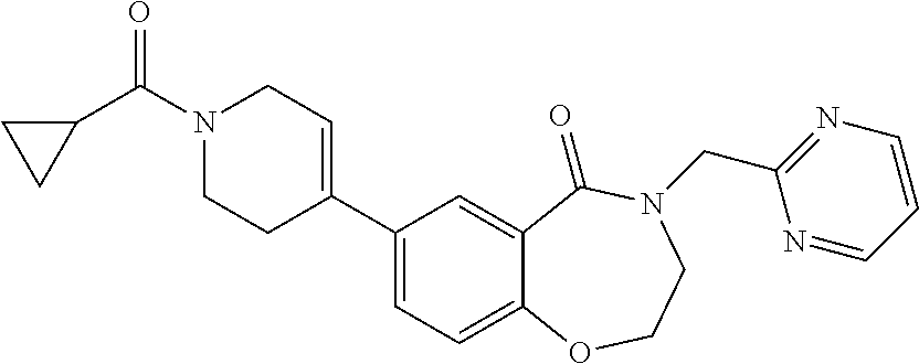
C1(C(N2CCC(C3=CC=C4C(=C3)C(=O)N(CC3=NC=CC=N3)CCO4)=CC2)=O)CC1
